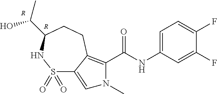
C1(F)=CC(NC(=O)C2=C3C(=CN2C)S(=O)(=O)NC(C(C)O)CC3)=CC=C1F.[R].[R]
